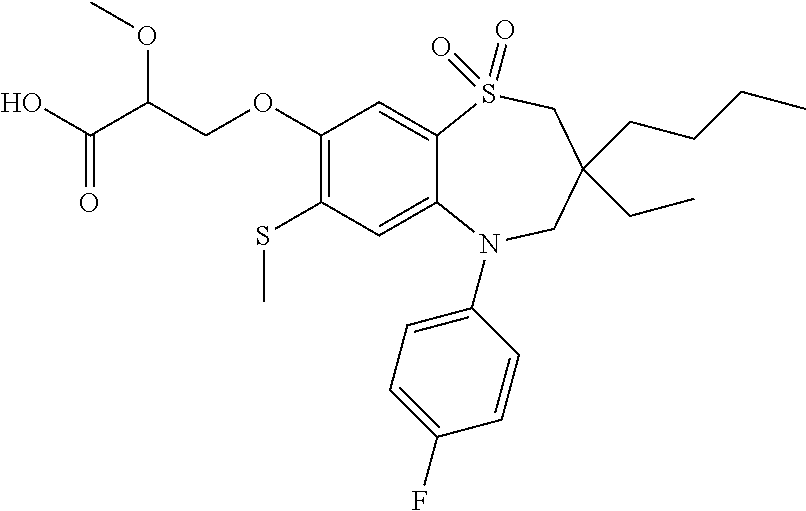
C1=C(F)C=CC(N2C3=CC(SC)=C(OCC(C(O)=O)OC)C=C3S(=O)(=O)CC(CCCC)(CC)C2)=C1
